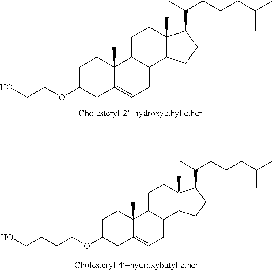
C1C(OCCO)CC2=CCC3C(C2(C)C1)CCC1(C)C3CCC1C(CCCC(C)C)C.C1C(OCCCCO)CC2=CCC3C(C2(C)C1)CCC1(C)C3CCC1C(CCCC(C)C)C
